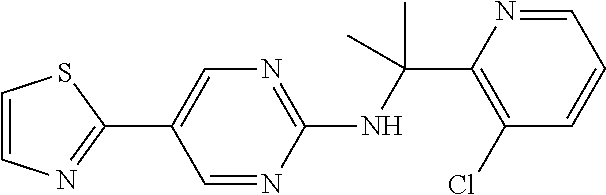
N(C(C1=C(Cl)C=CC=N1)(C)C)C1=NC=C(C2=NC=CS2)C=N1
